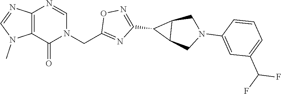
C12=C(C(=O)N(CC3=NC(C4C5C4CN(C4=CC(C(F)F)=CC=C4)C5)=NO3)C=N1)N(C)C=N2
